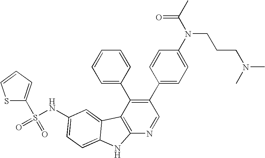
C1(C2=CC=C(N(C(C)=O)CCCN(C)C)C=C2)=C(C2=CC=CC=C2)C2=C(N=C1)NC1=CC=C(NS(C3=CC=CS3)(=O)=O)C=C21
